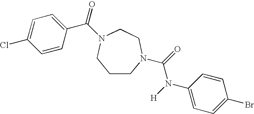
C1CN(C(=O)N([H])C2=CC=C(Br)C=C2)CCN(C(=O)C2=CC=C(Cl)C=C2)C1
